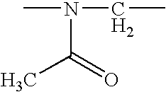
CN(CC)C(=O)C
